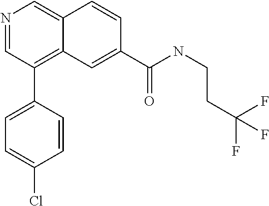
N1=CC(C2=CC=C(Cl)C=C2)=C2C(=C1)C=CC(C(NCCC(F)(F)F)=O)=C2
